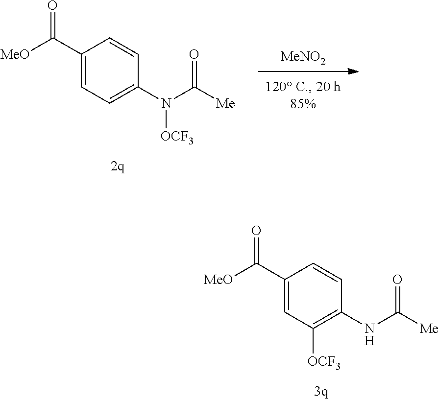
C1(NC([Me])=O)=C([OCF3])C=C(C(=O)[MeO])C=C1.[MeNO2].C1=C(N(C([Me])=O)[OCF3])C=CC(C(=O)[MeO])=C1
